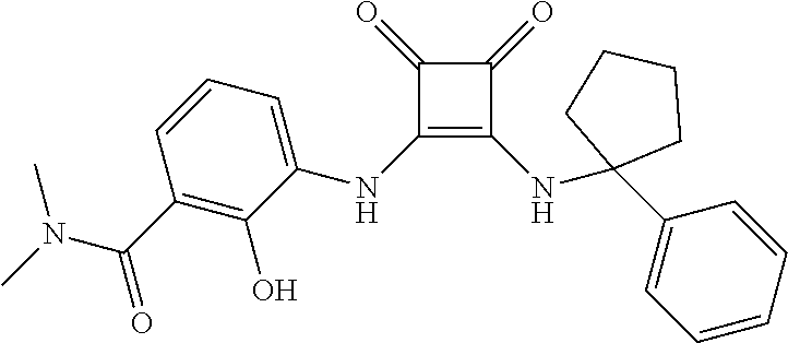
C1(=O)C(NC2=CC=CC(C(N(C)C)=O)=C2O)=C(NC2(C3=CC=CC=C3)CCCC2)C1=O
